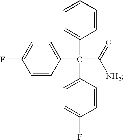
C1=CC(C(C2=CC=CC=C2)(C2=CC=C(F)C=C2)C(=O)[NH2])=CC=C1F
